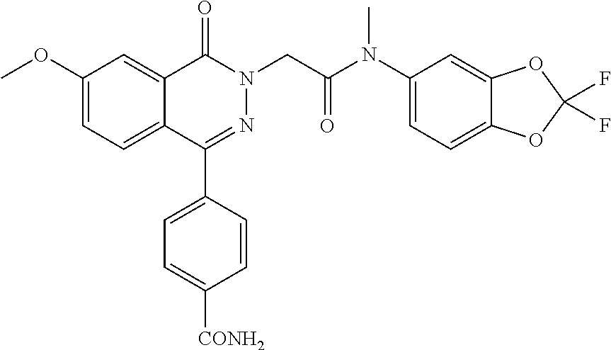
C1(C2=CC=C([CONH2])C=C2)=NN(CC(N(C2=CC=C3C(=C2)OC(F)(F)O3)C)=O)C(=O)C2=CC(OC)=CC=C12
